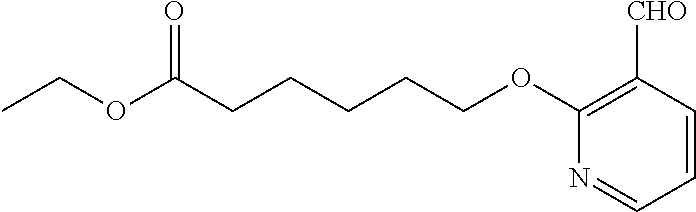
O(C(CCCCCOC1=C([CHO])C=CC=N1)=O)CC
